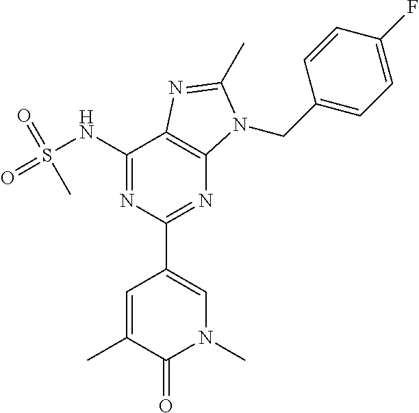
CC1=CC(C2=NC3=C(C(NS(=O)(=O)C)=N2)N=C(C)N3CC2=CC=C(F)C=C2)=CN(C)C1=O
